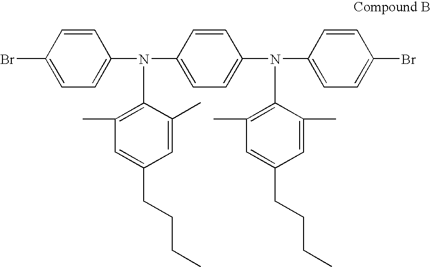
C1(Br)=CC=C(N(C2=CC=C(N(C3=CC=C(Br)C=C3)C3=C(C)C=C(CCCC)C=C3C)C=C2)C2=C(C)C=C(CCCC)C=C2C)C=C1
